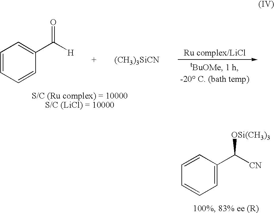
C1=CC=CC(C([CN])[OSi(CH3)3])=C1.C1=CC=CC(C([H])=O)=C1.[(CH3)3SiCN]
